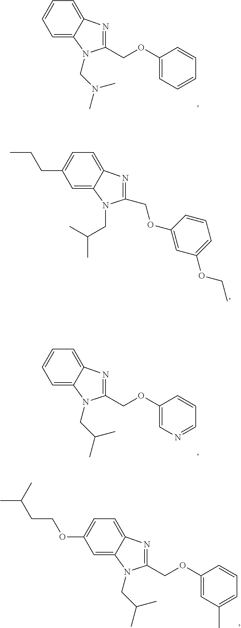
C1=C2C(=CC=C1)N=C(COC1=CC=CC=C1)N2CN(C)C.C1=C2C(=CC=C1CCC)N=C(COC1=CC(OCC)=CC=C1)N2CC(C)C.C1=C2C(=CC=C1OCCC(C)C)N=C(COC1=CC(C)=CC=C1)N2CC(C)C.C1=C2C(=CC=C1)N=C(COC1=CN=CC=C1)N2CC(C)C
